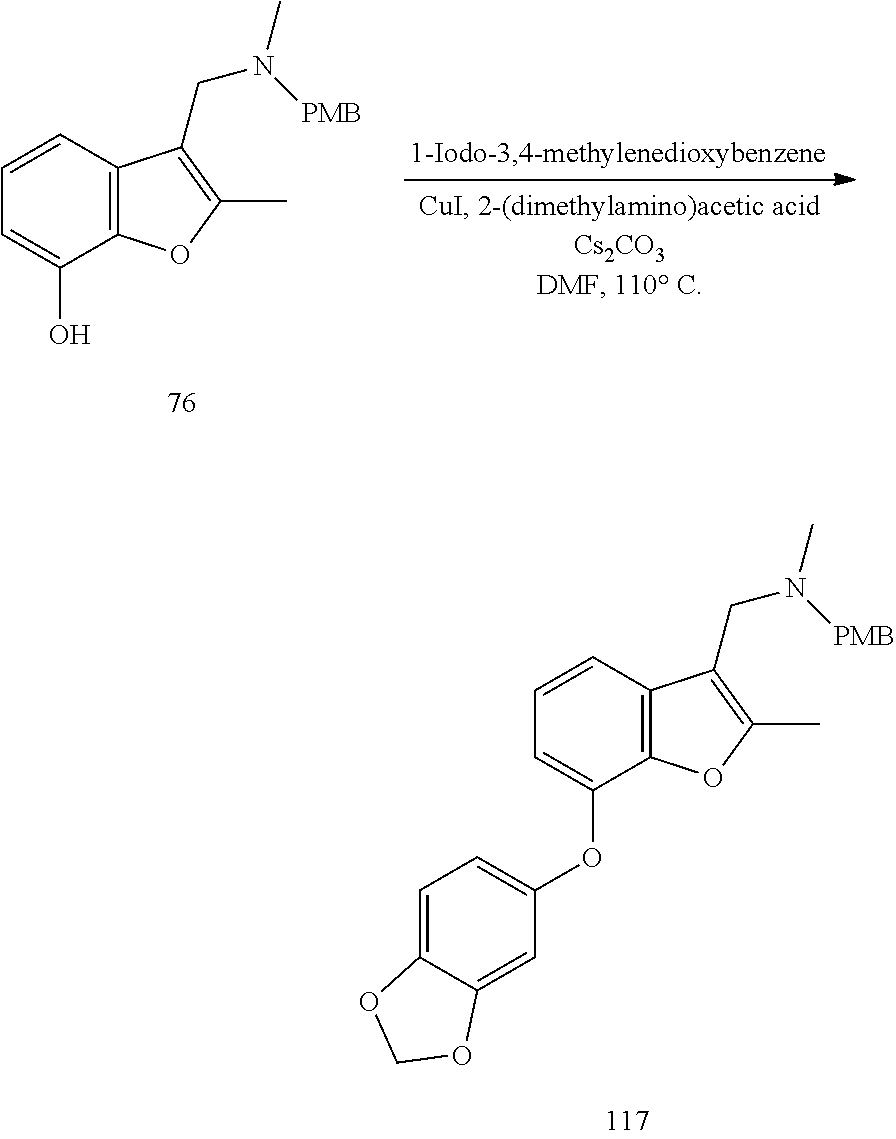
C1=CC2=C(C(O)=C1)OC(C)=C2CN(C)[PMB].C1=C2C(=CC(OC3=CC=CC4=C3OC(C)=C4CN(C)[PMB])=C1)OCO2
